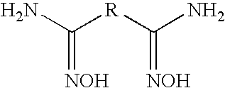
NC([R]C(N)=[NOH])=[NOH]
